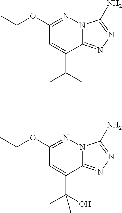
C1(OCC)=NN2C(=NN=C2N)C(C(C)C)=C1.C1(OCC)=NN2C(=NN=C2N)C(C(C)(O)C)=C1
